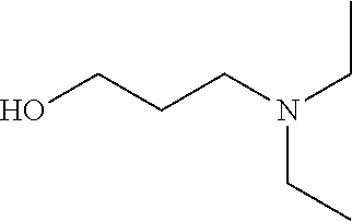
OCCCN(CC)CC
